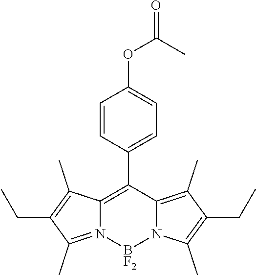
C1=CC(C2=C3N(=C(C)C(CC)=C3C)[BF2]N3C2=C(C)C(CC)=C3C)=CC=C1OC(=O)C
